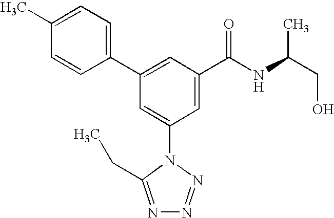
C1(C2=CC(C(NC(CO)C)=O)=CC(N3C(CC)=NN=N3)=C2)=CC=C(C)C=C1
